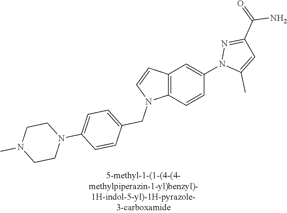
C12=C(C=CC(N3C(C)=CC(C(N)=O)=N3)=C1)N(CC1=CC=C(N3CCN(C)CC3)C=C1)C=C2
